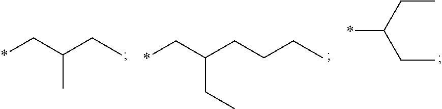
C(C)(C*)CC.C(CC)(C*)CCCC.CCC(CC)*
